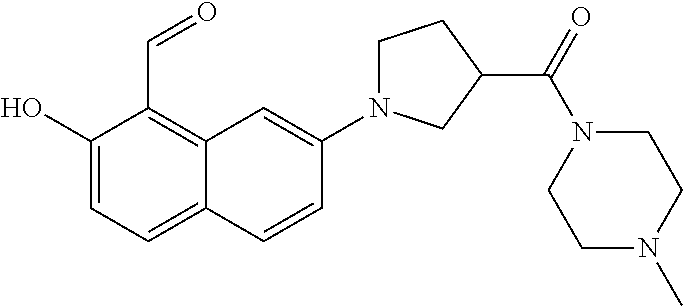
C1(O)=CC=C2C(=C1C=O)C=C(N1CCC(C(N3CCN(C)CC3)=O)C1)C=C2
